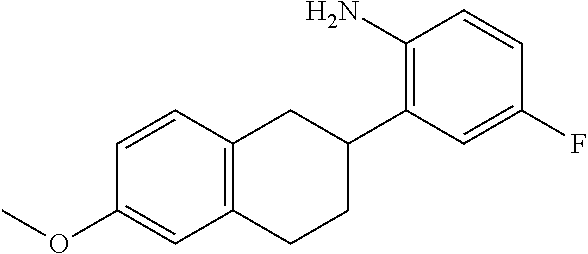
C1=CC2=C(C=C1OC)CCC(C1=C(N)C=CC(F)=C1)C2
